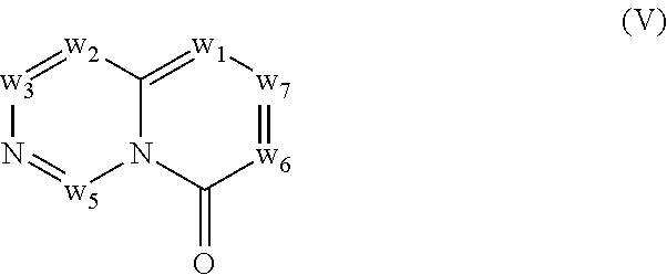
[w3]1=[w2]C2=[w1][w7]=[w6]C(=O)N2[w5]=N1
